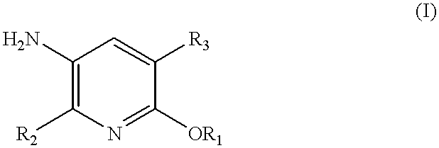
C1(N)=C([R2])N=C([OR1])C([R3])=C1
